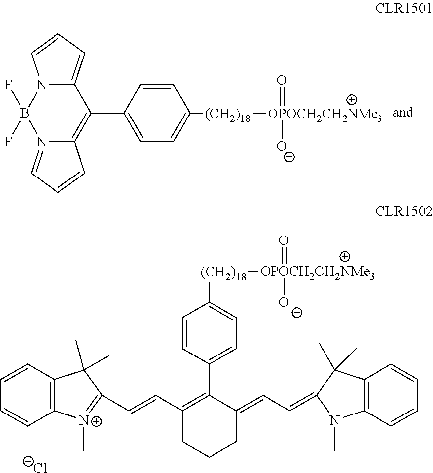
C12=CC=CN1B(F)(F)N1=CC=CC1=C2C1=CC=C([(CH2)18][OPOCH2CH2NMe3](=O)[O-])C=C1.C12=C(C=CC=C1)C(C)(C)C(C=CC1=C(C3=CC=C([(CH2)18][OPOCH2CH2NMe3]([O-])=O)C=C3)C(=CC=C3N(C)C4=C(C=CC=C4)C3(C)C)CCC1)=[N+]2C.[Cl-]
